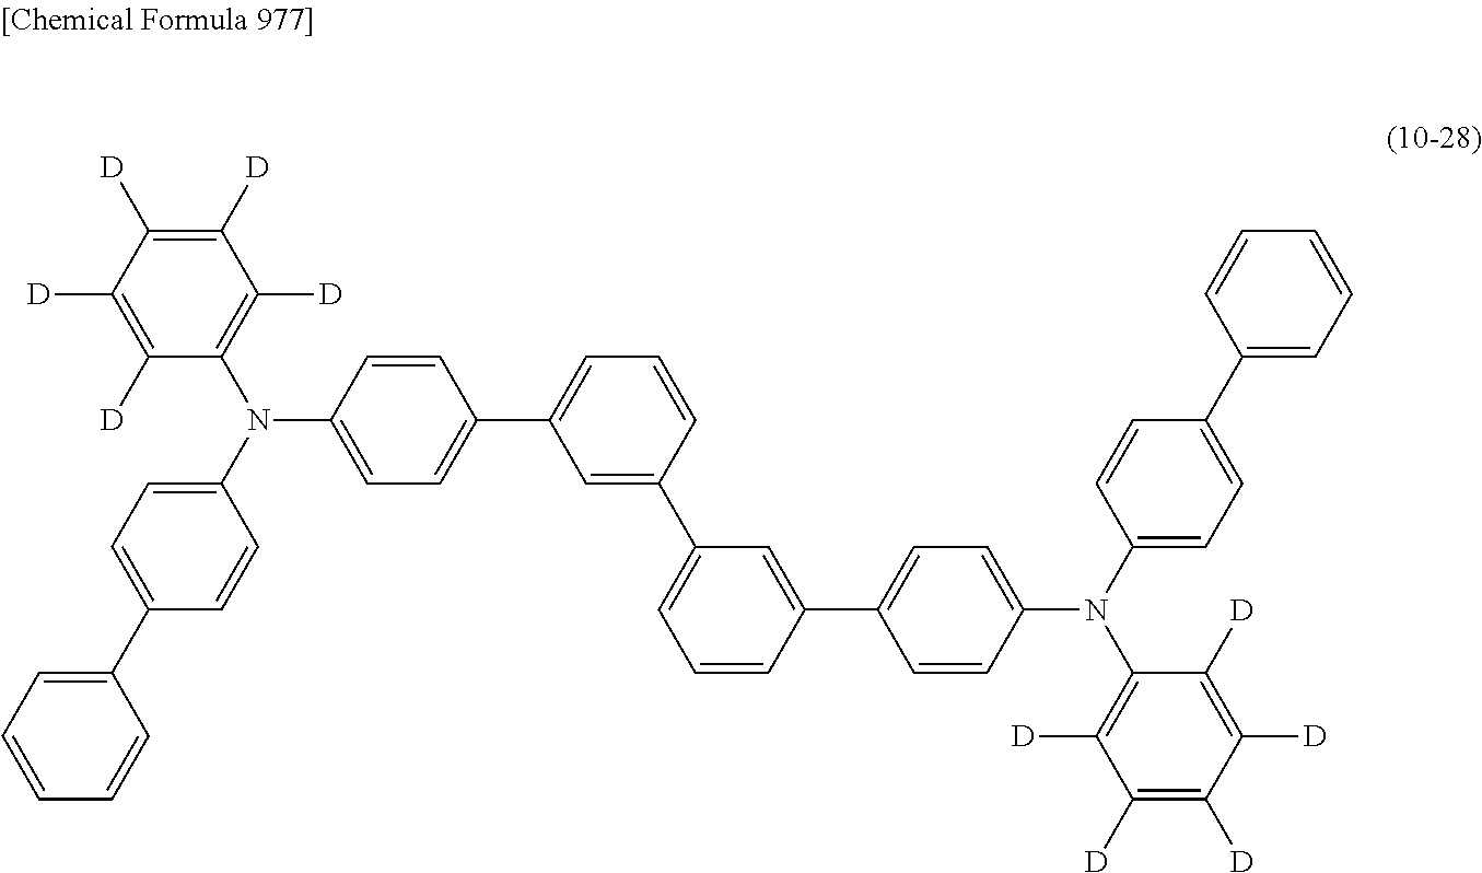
C1(C2=CC=C(N(C3=C([D])C([D])=C([D])C([D])=C3[D])C3=CC=C(C4=CC=CC(C5=CC=CC(C6=CC=C(N(C7=C([D])C([D])=C([D])C([D])=C7[D])C7=CC=C(C8=CC=CC=C8)C=C7)C=C6)=C5)=C4)C=C3)C=C2)=CC=CC=C1
